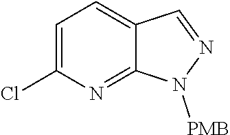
C1=C(Cl)N=C2C(=C1)C=NN2[PMB]
